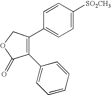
C1=CC([SO2CH3])=CC=C1C1=C(C2=CC=CC=C2)C(=O)OC1
